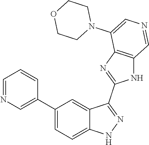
C1(C2=CN=CC=C2)=CC=C2C(=C1)C(C1=NC3=C(N1)C=NC=C3N1CCOCC1)=NN2
